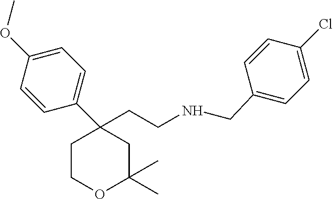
C1COC(C)(C)CC1(C1=CC=C(OC)C=C1)CCNCC1=CC=C(Cl)C=C1
